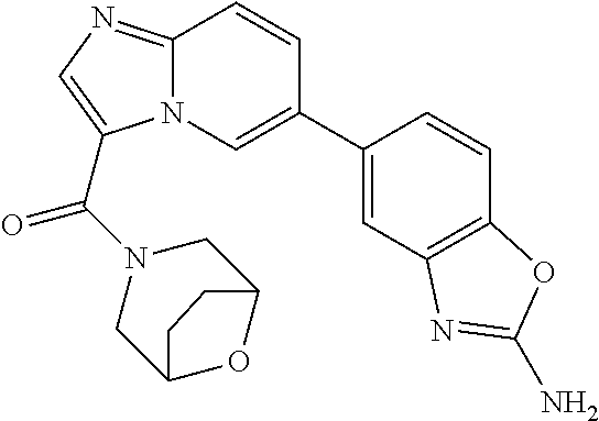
C1(C2=CN3C(=NC=C3C(=O)N3CC4OC(C3)CC4)C=C2)=CC2=C(C=C1)OC(N)=N2
